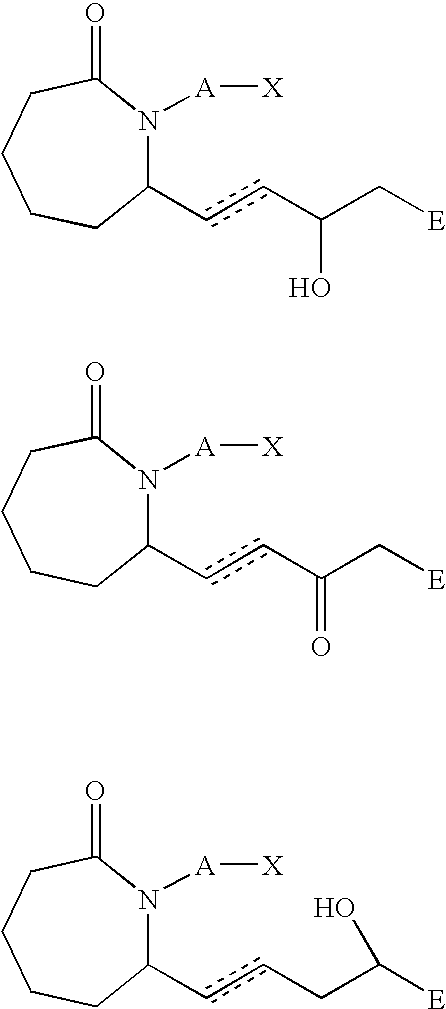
C1(ccC(C[E])O)N([A][X])C(=O)CCCC1.C1(ccC(C[E])=O)N([A][X])C(=O)CCCC1.C1(ccCC([E])O)N([A][X])C(=O)CCCC1
